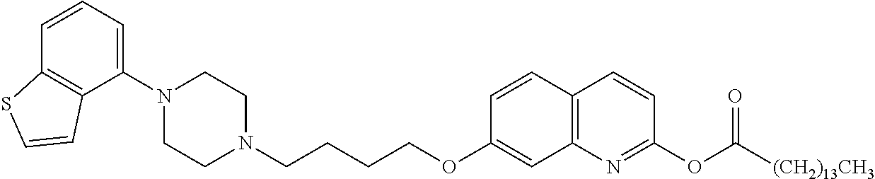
C1(N2CCN(CCCCOC3=CC4=C(C=C3)C=CC(OC(=O)[(CH2)13CH3])=N4)CC2)=CC=CC2=C1C=CS2
